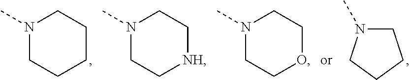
N1(C)CCCCC1.N1(C)CC[NH]CC1.N1(C)CCOCC1.C1N(C)CCC1
